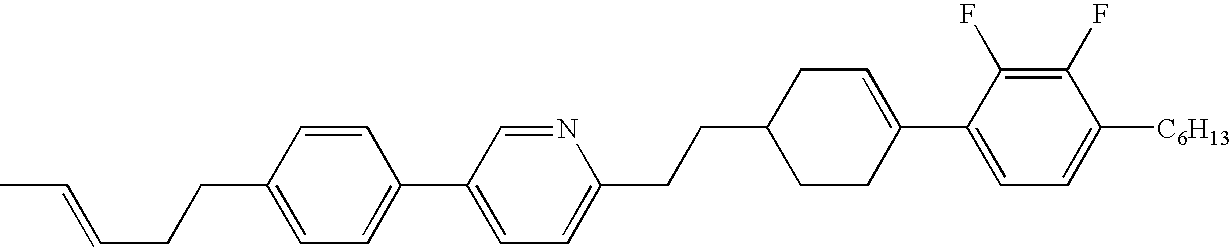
C1(F)=C(F)C(C2=CCC(CCC3=CC=C(C4=CC=C(CCC=CC)C=C4)C=N3)CC2)=CC=C1[C6H13]
